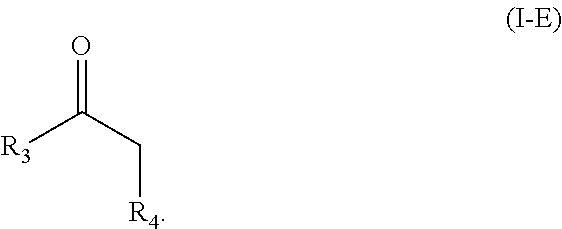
O=C(C[R4])[R3]
